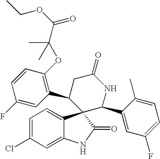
C1(C2CC(=O)NC(C3=CC(F)=CC=C3C)C23C2=CC=C(Cl)C=C2NC3=O)=C(OC(C)(C)C(=O)OCC)C=CC(F)=C1
